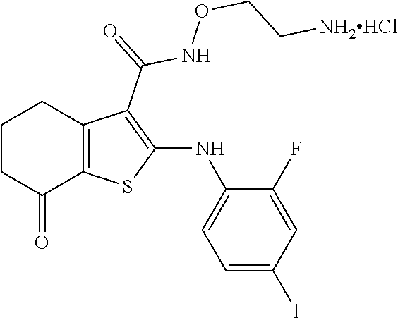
C1CC(=O)C2=C(C1)C(C(=O)NOCC[NH2HCl])=C(NC1=CC=C([l])C=C1F)S2
